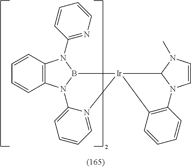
C12=C(N3B(N1C1=NC=CC=C1)[Ir]1(N4=CC=CC=C34)C3N(C)C=CN3C3=C1C=CC=C3)C=CC=C2
